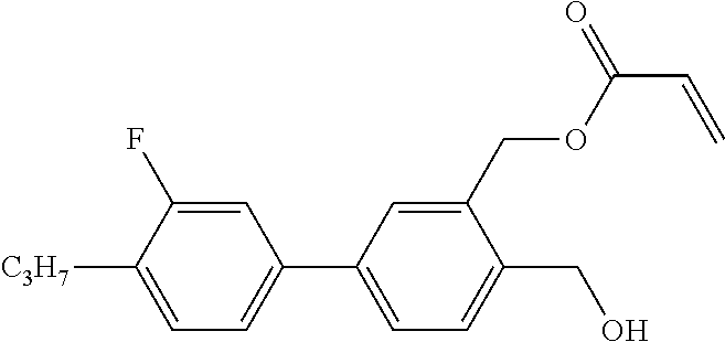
C1=C(F)C([C3H7])=CC=C1C1=CC=C(CO)C(COC(C=C)=O)=C1
